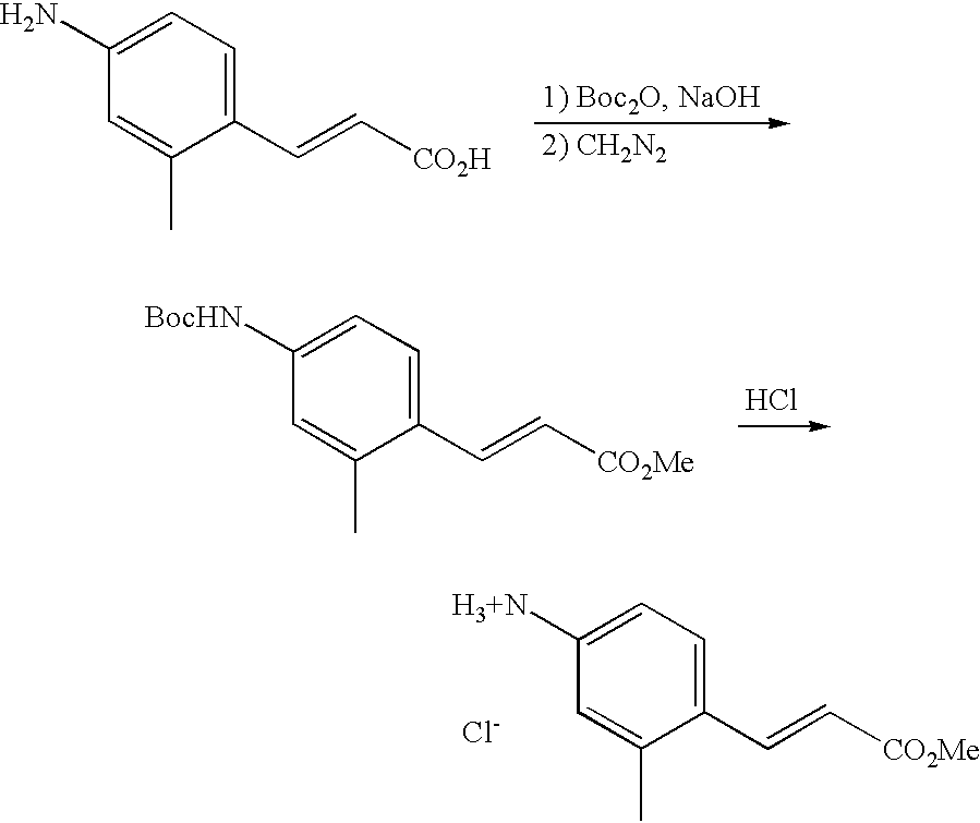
C1=C(C)C(C=C[CO2Me])=CC=C1[H3+N].[Cl-].C1=C(C)C(C=C[CO2H])=CC=C1N.C1=C(C)C(C=C[CO2Me])=CC=C1[BocHN].Cl
